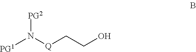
[Q](CCO)N([PG2])[PG1]
